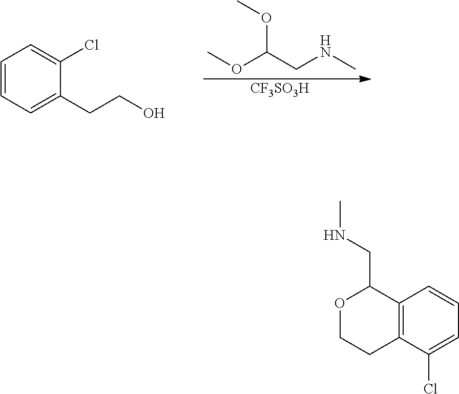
O(C(CNC)OC)C.[CF3SO3H].C1=CC=C(CCO)C(Cl)=C1.C12=C(C(Cl)=CC=C1)CCOC2CNC
